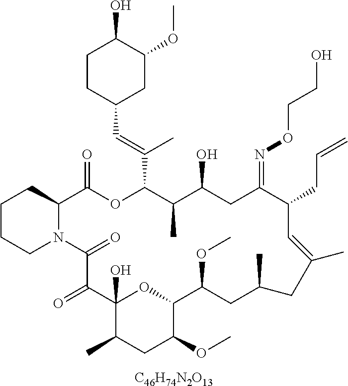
[C46H74N2O13].C1CCN2C(C1)C(=O)OC(C(=CC1CC(OC)C(O)CC1)C)C(C)C(O)CC(=NOCCO)C(CC=C)C=C(C)CC(C)CC(OC)C1OC(O)(C(=O)C2=O)C(C)CC1OC
